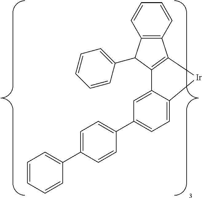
C1=CC(C2C3=C(C=CC=C3)C3=C2C2=CC(C4=CC=C(C5=CC=CC=C5)C=C4)=CC=C2[Ir]3)=CC=C1
